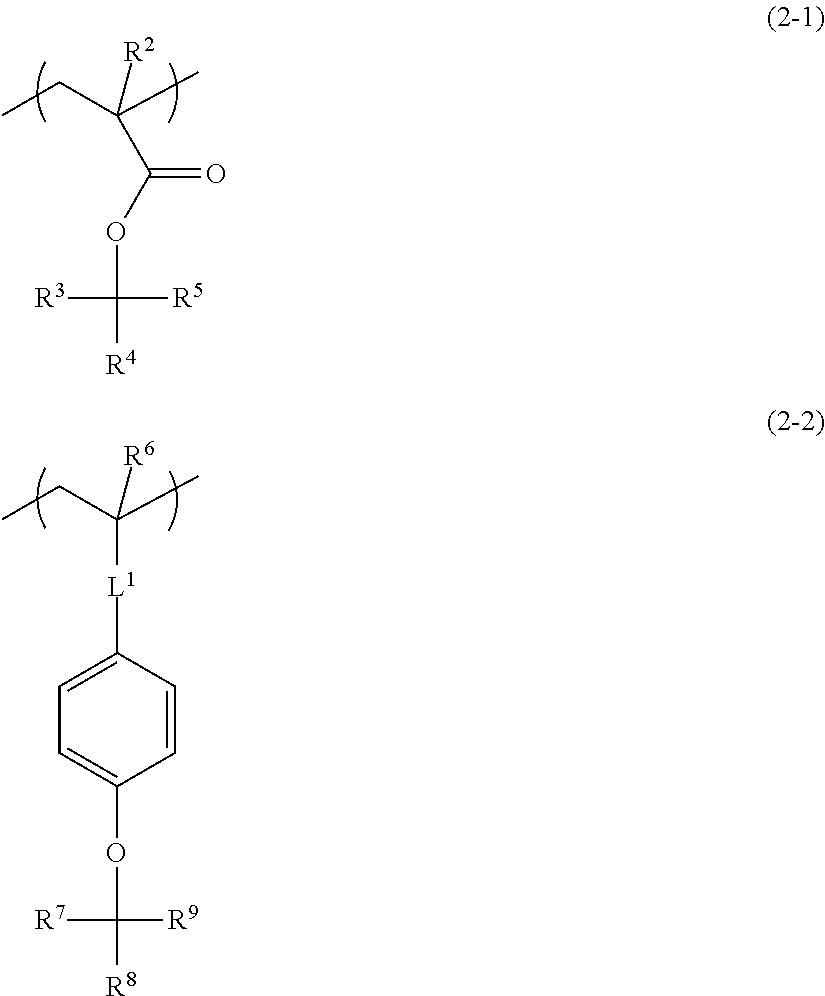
CCC(C)([R2])C(OC([R3])([R5])[R4])=O.CCC(C)([R6])[L1]C1=CC=C(OC([R7])([R9])[R8])C=C1
